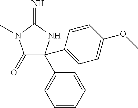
C1(=O)C(C2=CC=C(OC)C=C2)(C2=CC=CC=C2)NC(=N)N1C
